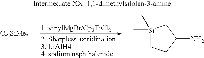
[Cl2SiMe2].[Si]1(C)(C)CCC(N)C1
